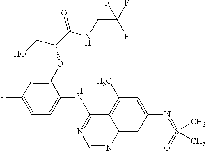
C12=CC(N=S(=O)(C)C)=CC(C)=C1C(NC1=CC=C(F)C=C1OC(C(NCC(F)(F)F)=O)CO)=NC=N2
